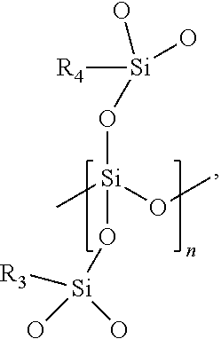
[R4][Si](O)(O)O[Si](O[Si]([R3])(O)O)(OC)C
